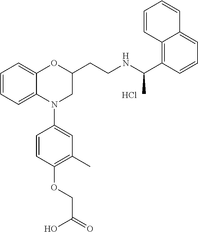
Cl.C1=CC=C2C(=C1)OC(CCNC(C1=C3C(=CC=C1)C=CC=C3)C)CN2C1=CC(C)=C(OCC(=O)O)C=C1
